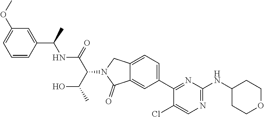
C1=CC(C(C)NC(C(N2C(=O)C3=CC(C4=NC(NC5CCOCC5)=NC=C4Cl)=CC=C3C2)C(O)C)=O)=CC(OC)=C1
